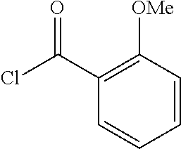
C1=CC([OMe])=C(C(Cl)=O)C=C1
